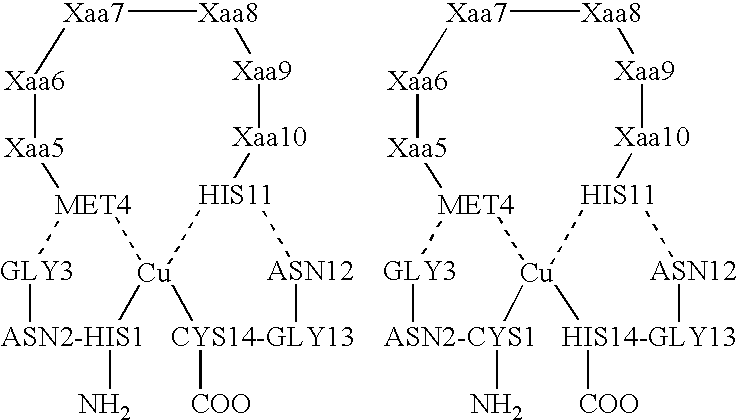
[Xaa6]1[Xaa5][MET4]2[GLY3][ASN2-HIS1](N)[Cu]23[CYS14-GLY13]([COO])[ASN12][HIS11]3[Xaa10][Xaa9][Xaa8][Xaa7]1.[Xaa6]1[Xaa5][MET4]2[GLY3][ASN2-CYS1](N)[Cu]23[HIS11]([ASN12][HIS14-GLY13]3[COO])[Xaa10][Xaa9][Xaa8][Xaa7]1
